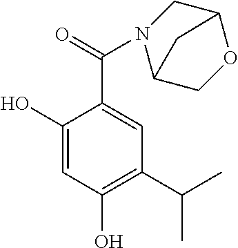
C1(O)=CC(O)=C(C(C)C)C=C1C(=O)N1C2COC(C1)C2
